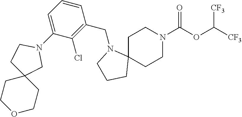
C1C2(CCN(C(OC([CF3])[CF3])=O)C1)N(CC1=C(Cl)C(N3CCC4(C3)CCOCC4)=CC=C1)CCC2
